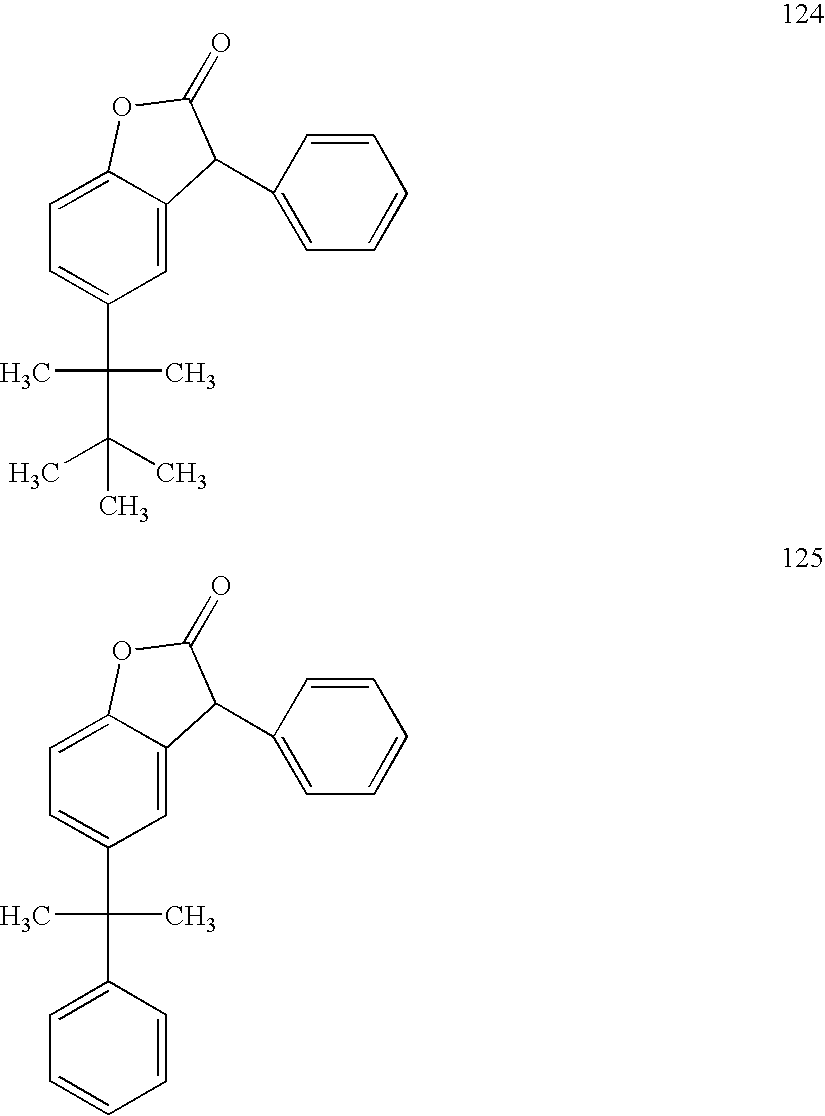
C1=C2C(=CC(C(C)(C(C)(C)C)C)=C1)C(C1=CC=CC=C1)C(=O)O2.C1=C2C(=CC(C(C)(C3=CC=CC=C3)C)=C1)C(C1=CC=CC=C1)C(=O)O2
